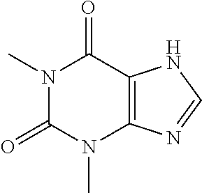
N1(C)C(=O)N(C)C2=C(C1=O)NC=N2
